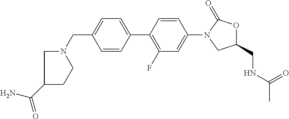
N1(CC2=CC=C(C3=C(F)C=C(N4CC(CNC(C)=O)OC4=O)C=C3)C=C2)CCC(C(N)=O)C1
